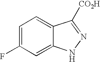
C1=C(F)C=C2C(=C1)C([CO2H])=NN2
